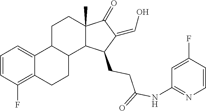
C1=CC(F)=C2C(=C1)C1C(CC2)C2C(C)(CC1)C(=O)C(=CO)C2CCC(NC1=NC=CC(F)=C1)=O
